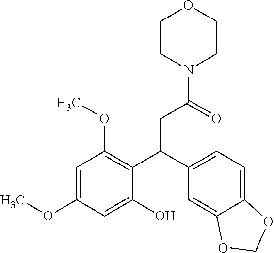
C1CN(C(=O)CC(C2=C(OC)C=C(OC)C=C2O)C2=CC=C3C(=C2)OCO3)CCO1
